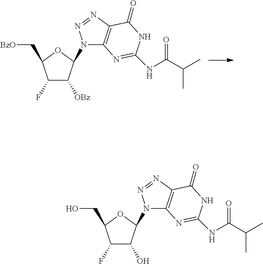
C1(F)C([OBz])C(N2C3=C(N=N2)C(=O)NC(NC(C(C)C)=O)=N3)OC1C[BzO].C1(F)C(O)C(N2C3=C(N=N2)C(=O)NC(NC(C(C)C)=O)=N3)OC1CO
